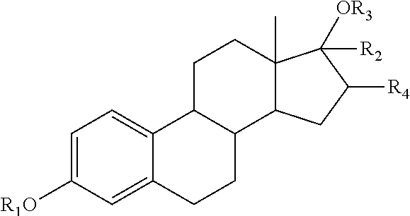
C1=C([R1O])C=C2C(=C1)C1C(CC2)C2C(C)(CC1)C([OR3])([R2])C([R4])C2
